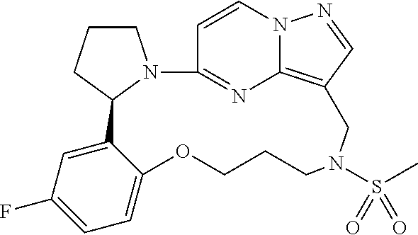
C1=CN2C3=C(C=N2)CN(S(C)(=O)=O)CCCOC2=CC=C(F)C=C2C2CCCN2C1=N3
